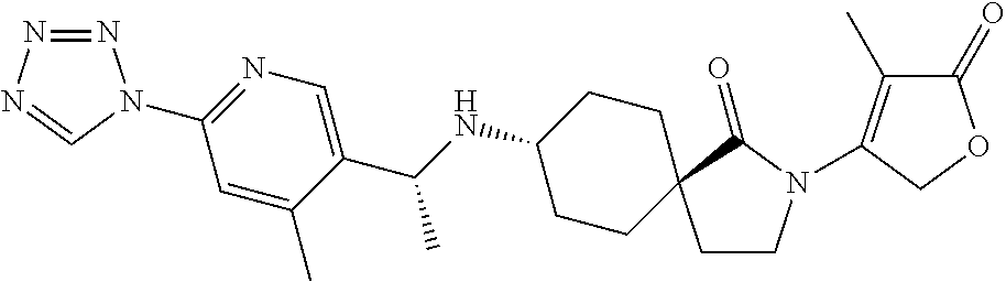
N1=C(N2N=NN=C2)C=C(C)C(C(NC2CCC3(CC2)CCN(C2=C(C)C(=O)OC2)C3=O)C)=C1
